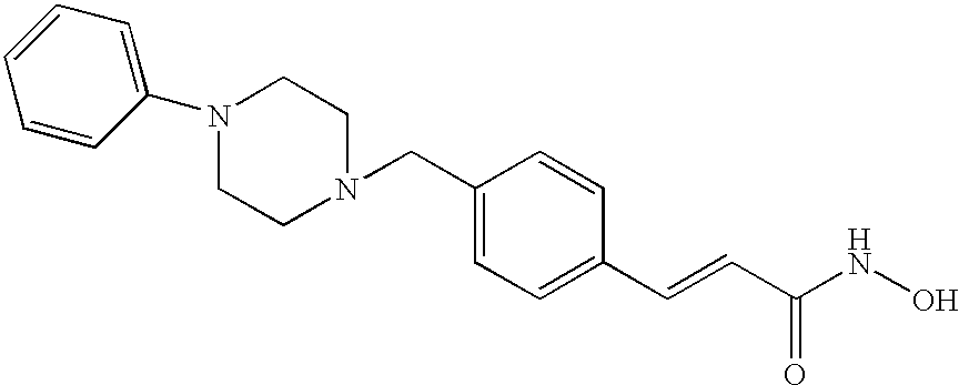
C1(CN2CCN(C3=CC=CC=C3)CC2)=CC=C(C=CC(NO)=O)C=C1
